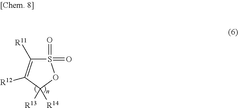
S1(=O)(=O)C([R11])=C([R12])C([R13])([R14])O1
